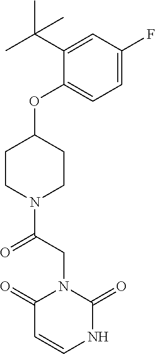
C1=C(F)C=C(C(C)(C)C)C(OC2CCN(C(CN3C(=O)C=CNC3=O)=O)CC2)=C1
